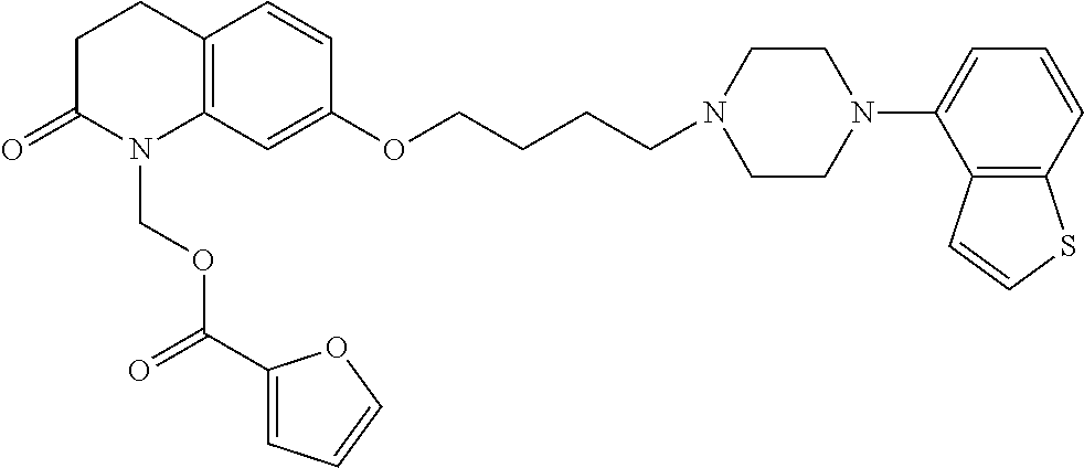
C1C(=O)N(COC(=O)C2=CC=CO2)C2=C(C1)C=CC(OCCCCN1CCN(C3=CC=CC4=C3C=CS4)CC1)=C2
